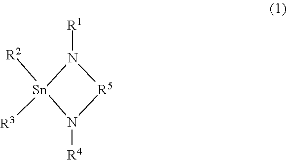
[R1]N1[R5]N([R4])[Sn]1([R2])[R3]
